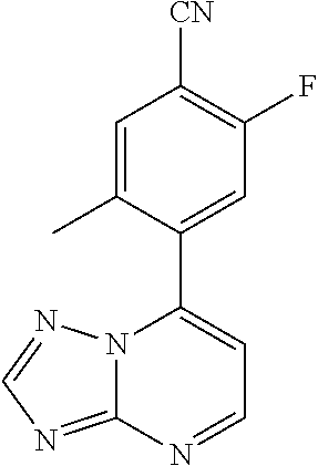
C12=NC=NN1C(C1=CC(F)=C([CN])C=C1C)=CC=N2
